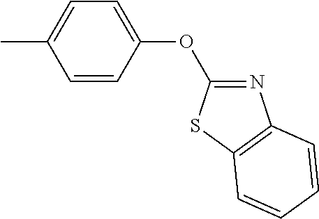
CC1=CC=C(OC2=NC3=C(S2)C=CC=C3)C=C1
